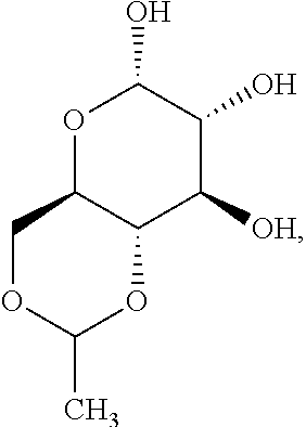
O1C2C(C([OH])C(O)C1O)OC(C)OC2
